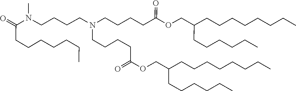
C(CCC)CCC(COC(=O)CCCCN(CCCCC(OCC(CCCCCC)CCCCCCCC)=O)CCCCN(C)C(CCCCCCC)=O)CCCCCCCC
